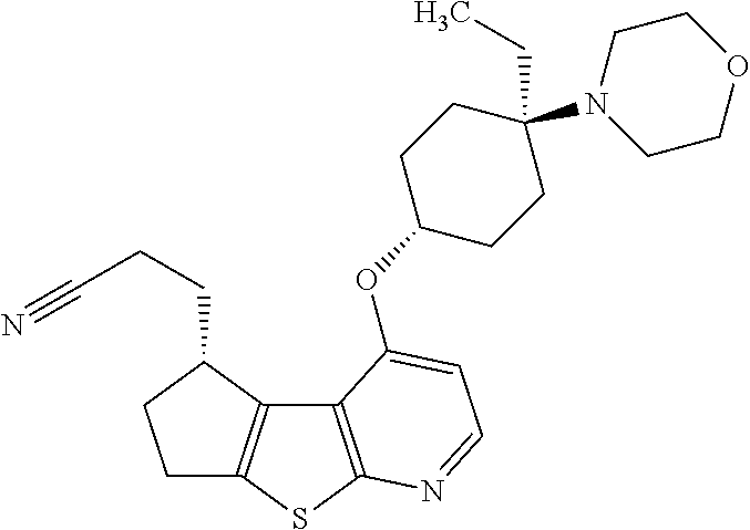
C1C2=C(C(CCC#N)C1)C1=C(S2)N=CC=C1OC1CCC(N2CCOCC2)(CC)CC1
